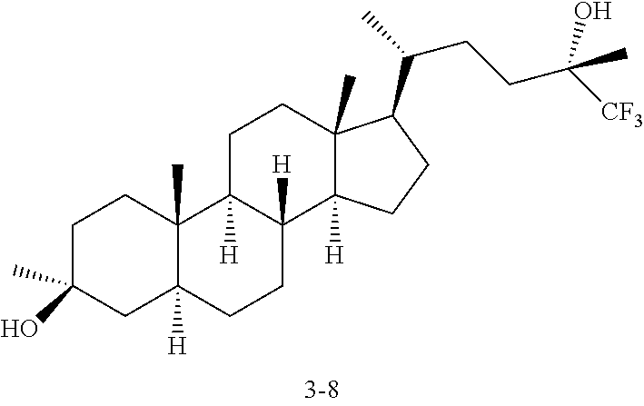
C1C(C)(O)CC2([H])C(C)(C1)C1([H])C([H])(CC2)C2([H])C(C)(CC1)C(C(CCC(O)([CF3])C)C)CC2
